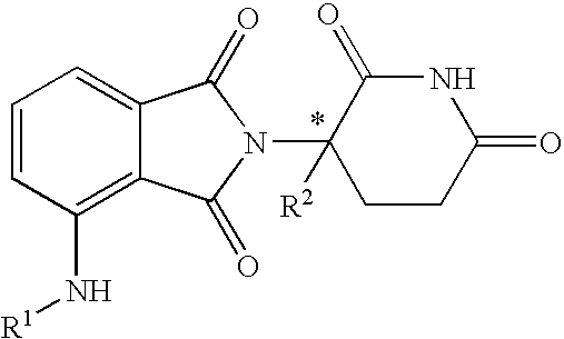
C1=CC(N[R1])=C2C(=C1)C(=O)N(C1([R2])CCC(=O)NC1=O)C2=O
